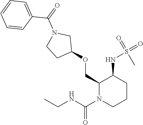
C1(COC2CN(C(=O)C3=CC=CC=C3)CC2)N(C(NCC)=O)CCCC1NS(=O)(=O)C
